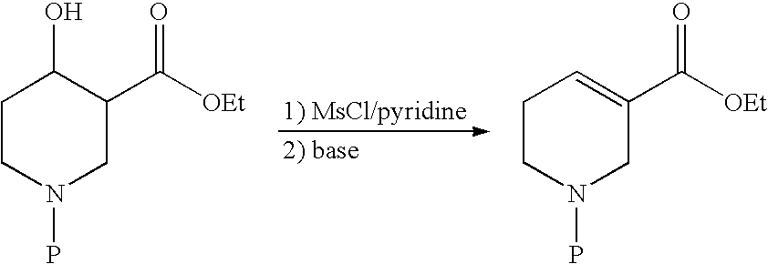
C1CN(P)CC(C([OEt])=O)C1O.C1CN(P)CC(C([OEt])=O)=C1
